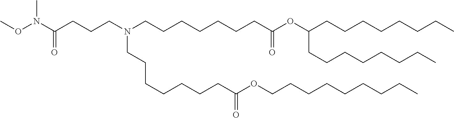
C(CC)CCCCCCOC(CCCCCCCN(CCCC(N(C)OC)=O)CCCCCCCC(OC(CCCCCCCC)CCCCCCCC)=O)=O
